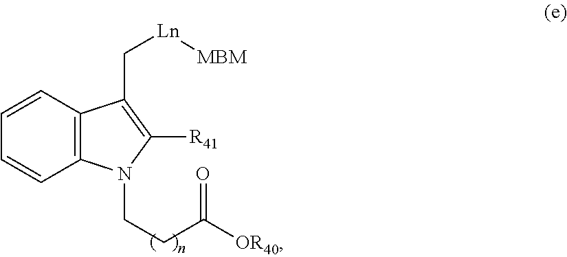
C12=C(C=CC=C1)C(C[Ln][MBM])=C([R41])N2CCC([OR40])=O
